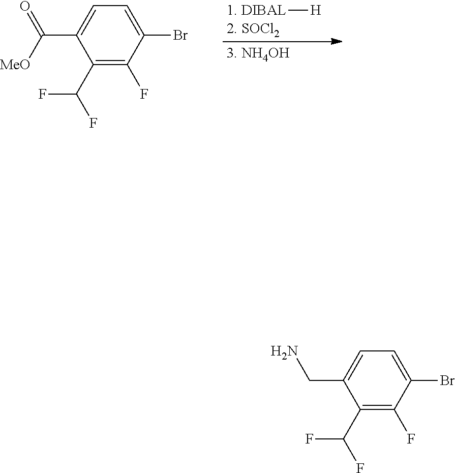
C1(C([MeO])=O)=CC=C(Br)C(F)=C1C(F)F.[1. DIBAL][H].[2. SOCl2].[3. NH4OH].C1(CN)=CC=C(Br)C(F)=C1C(F)F
